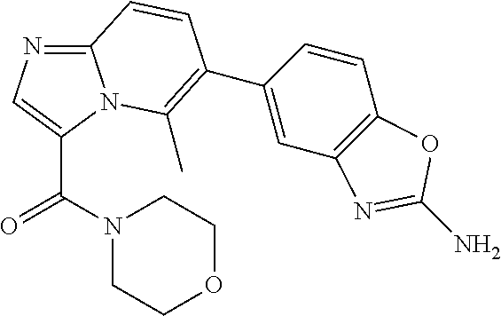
C12=NC=C(C(=O)N3CCOCC3)N1C(C)=C(C1=CC3=C(C=C1)OC(N)=N3)C=C2
